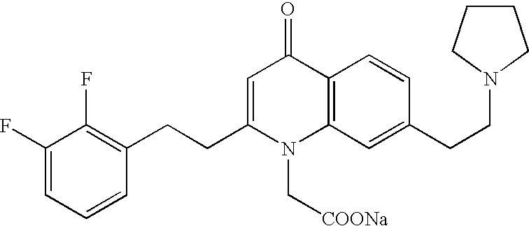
C1(F)=CC=CC(CCC2=CC(=O)C3=C(N2C[COONa])C=C(CCN2CCCC2)C=C3)=C1F
